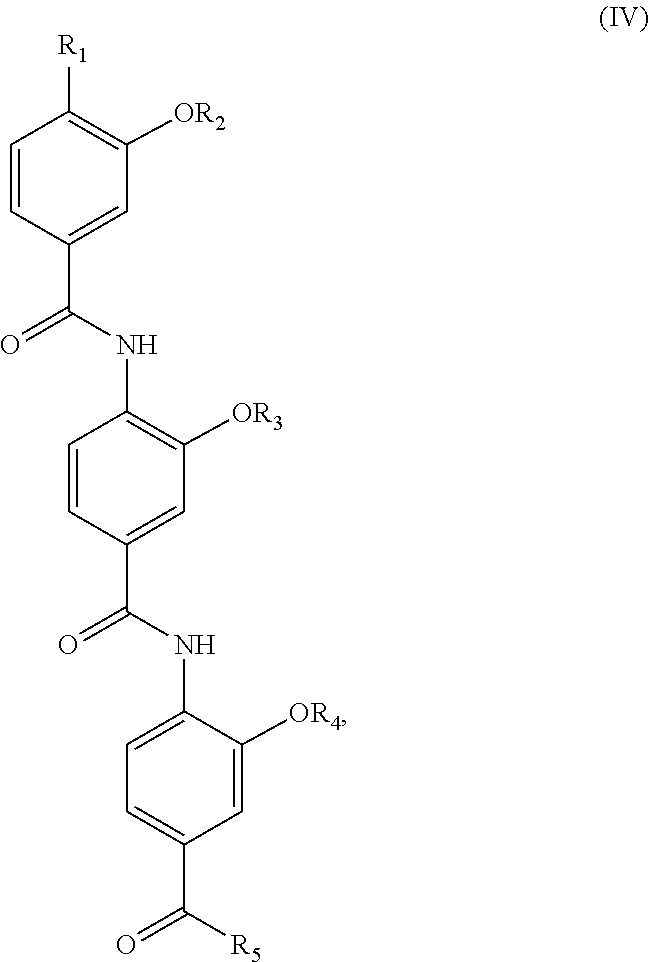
C1=C(NC(C2=CC([OR3])=C(NC(C3=CC([OR2])=C([R1])C=C3)=O)C=C2)=O)C([OR4])=CC(C([R5])=O)=C1
